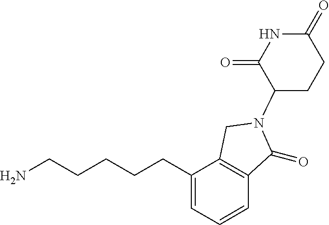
C(CCCCC1=CC=CC2=C1CN(C1CCC(=O)NC1=O)C2=O)N
